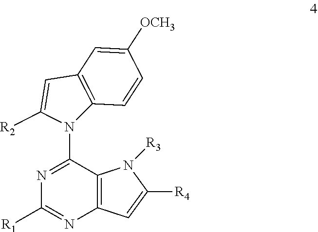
C1([R1])=NC2=C(C(N3C4=C(C=C3[R2])C=C([OCH3])C=C4)=N1)N([R3])C([R4])=C2
